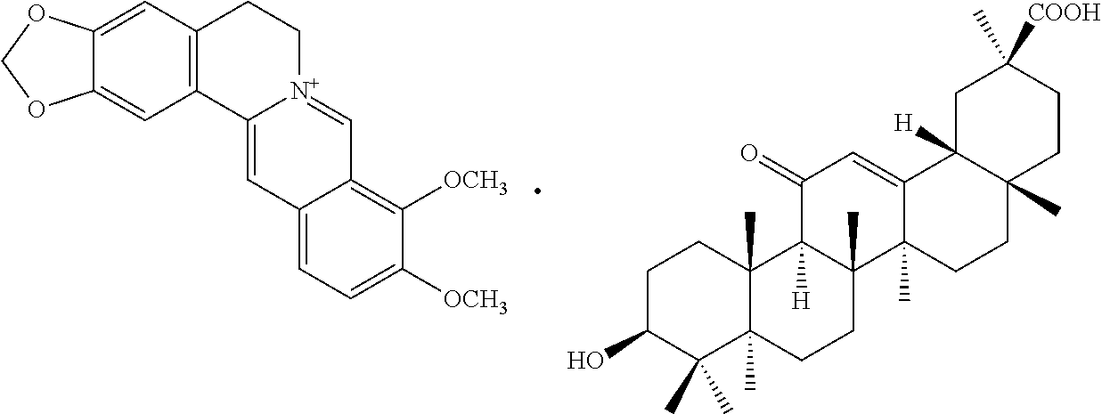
C12=C(CC[N+]3=CC4=C([OCH3])C([OCH3])=CC=C4C=C13)C=C1C(=C2)OCO1.C1C(O)C(C)(C)C2(C)C(C)(C1)C1([H])C(C)(CC2)C2(C)C(=CC1=O)C1([H])C(C)(CC2)CCC([COOH])(C)C1
